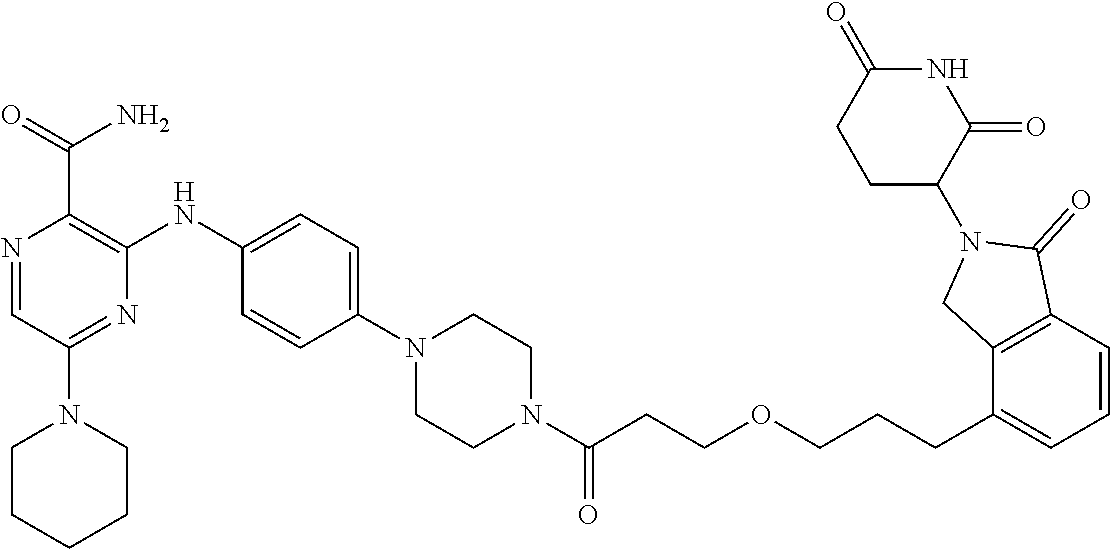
C1CCCCN1C1=NC(NC2=CC=C(N3CCN(C(CCOCCCC4=CC=CC5=C4CN(C4C(=O)NC(=O)CC4)C5=O)=O)CC3)C=C2)=C(C(=O)N)N=C1
